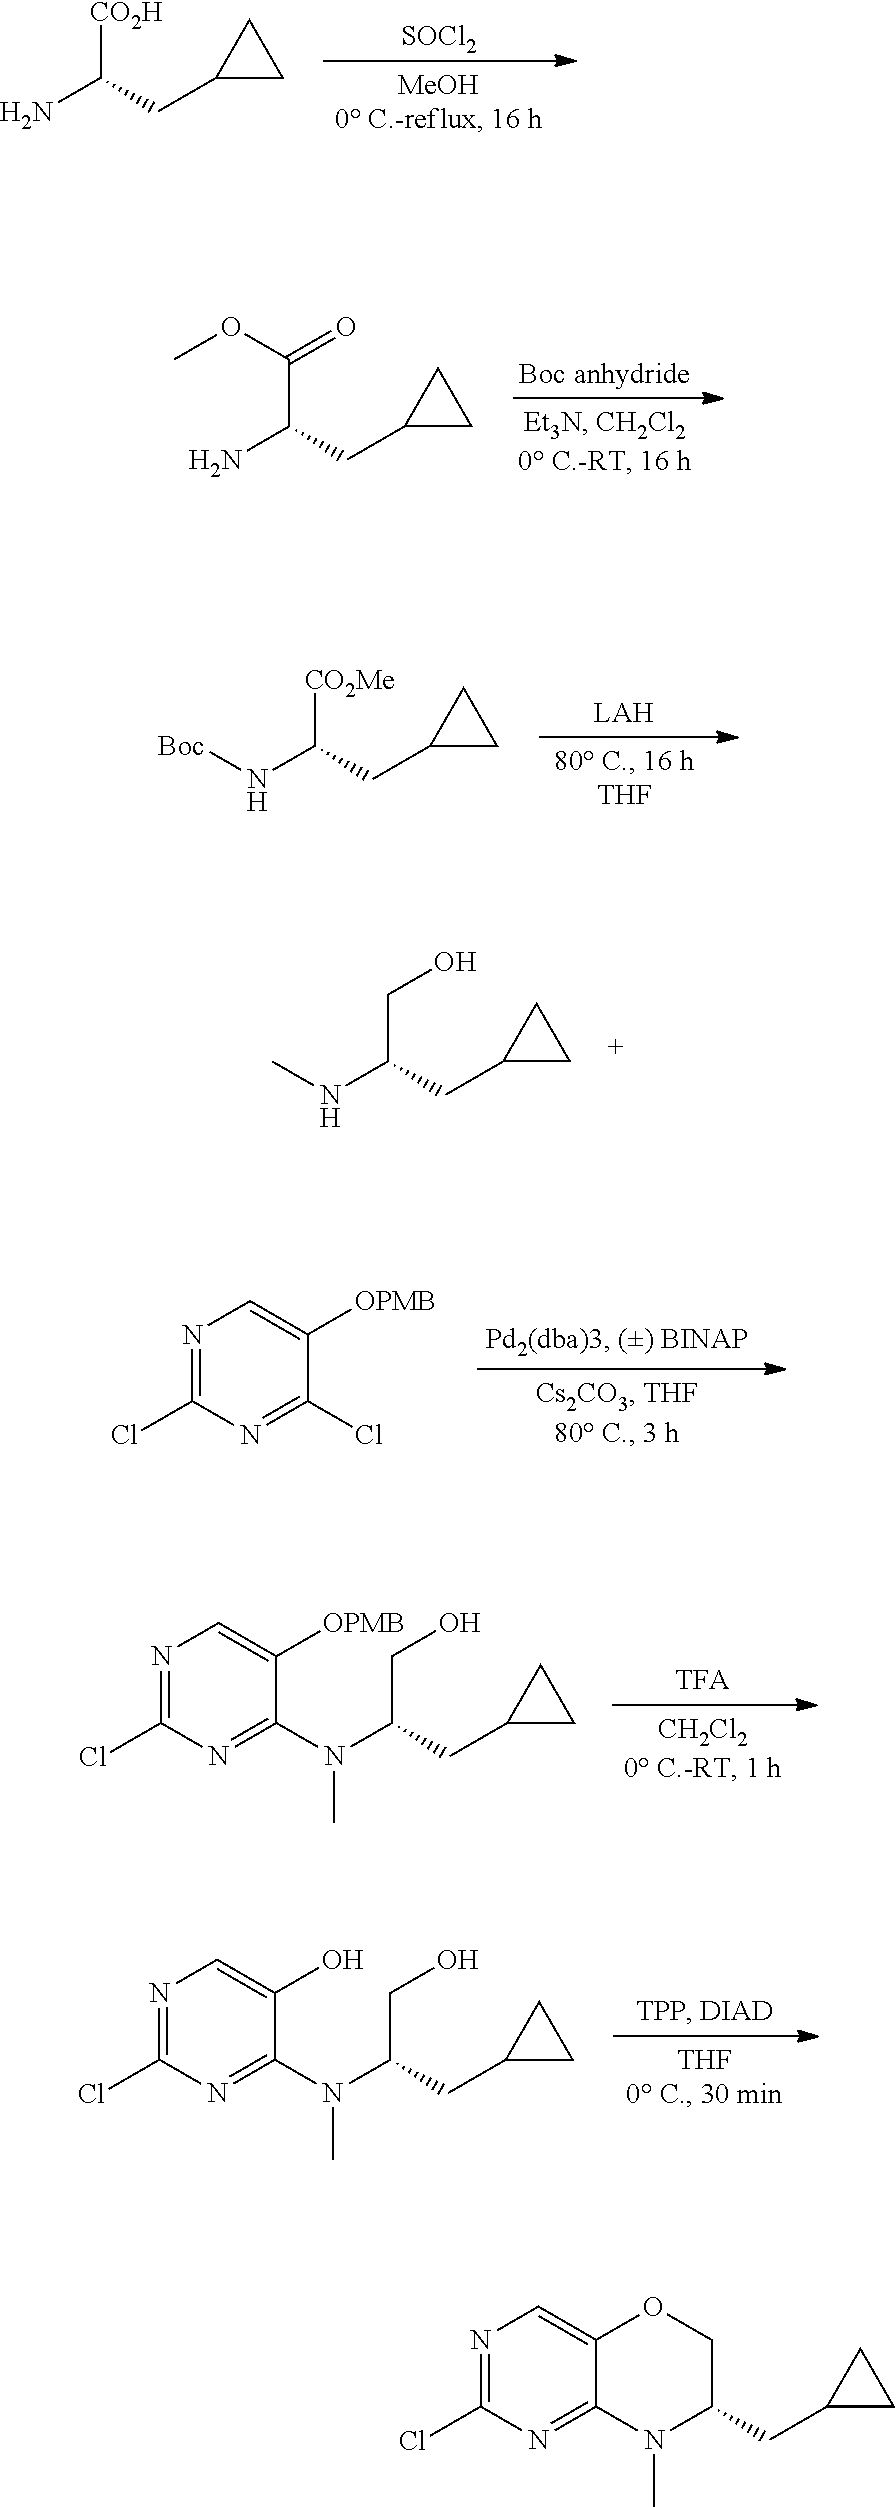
[SOCl2].[CO2H]C(CC1CC1)N.[Boc anhydride].C(C(CC1CC1)N)(OC)=O.N1=C(Cl)N=C(Cl)C([OPMB])=C1.[LAH].[CO2Me]C(N[Boc])CC1CC1.C(O)C(NC)CC1CC1.N1=C(Cl)N=C(N(C(CO)CC2CC2)C)C([OPMB])=C1.N1=C(Cl)N=C(N(C)C(CO)CC2CC2)C(O)=C1.N1=C(Cl)N=C2C(=C1)OCC(CC1CC1)N2C
